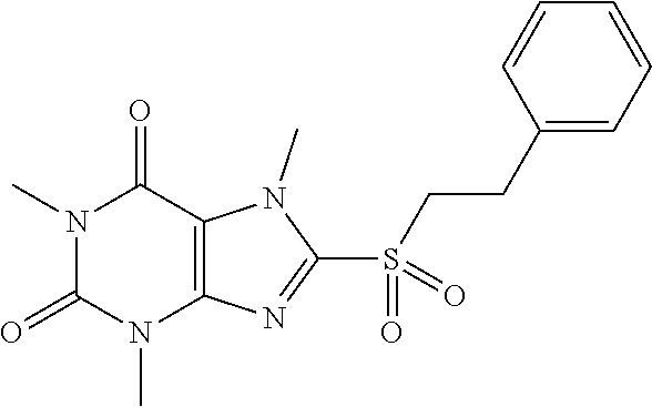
N1(C)C(=O)N(C)C2=C(C1=O)N(C)C(S(=O)(CCC1=CC=CC=C1)=O)=N2
